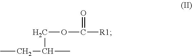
CCC(C)COC([R1])=O
